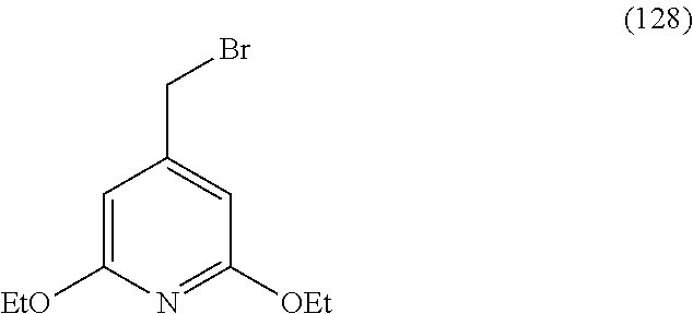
C1=C([EtO])N=C([OEt])C=C1CBr
